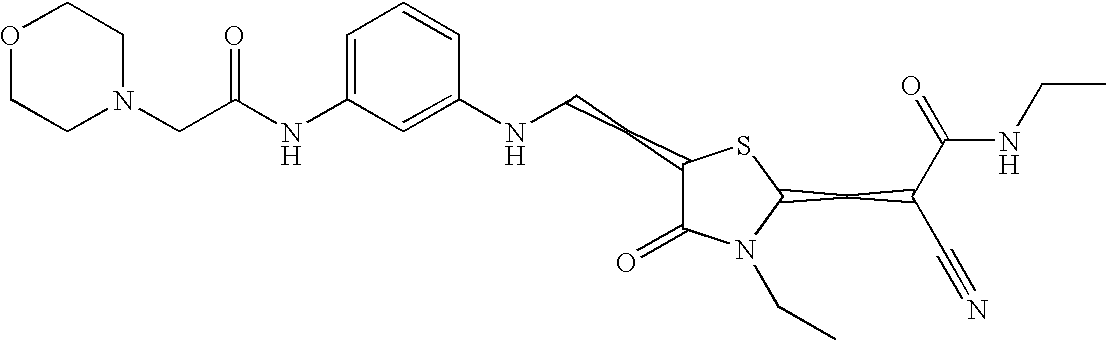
C1=C(NC(CN2CCOCC2)=O)C=C(NCCC2C(=O)N(CC)C(CC(C#N)C(=O)NCC)S2)C=C1
